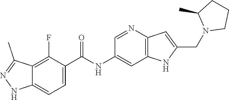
C1CN(CC2=CC3=C(N2)C=C(NC(C2=CC=C4C(=C2F)C(C)=NN4)=O)C=N3)C(C)C1
